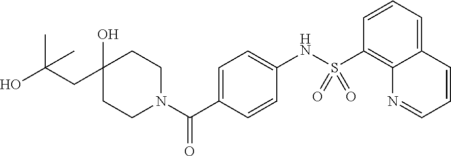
C(C1(O)CCN(C(C2=CC=C(NS(C3=C4C(=CC=C3)C=CC=N4)(=O)=O)C=C2)=O)CC1)C(O)(C)C
